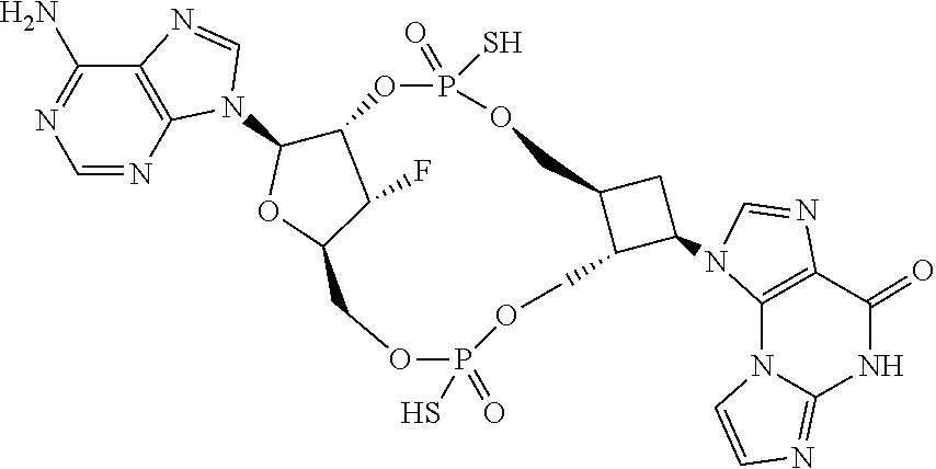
C12C(N3C4=C(C(N)=NC=N4)N=C3)OC(C1F)COP(=O)(S)OCC1C(CC1N1C3=C(N=C1)C(=O)NC1=NC=CN31)COP(S)(=O)O2
